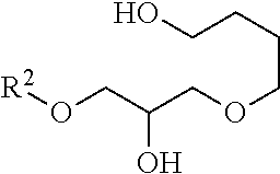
C(CCO)COCC(CO[R2])O
